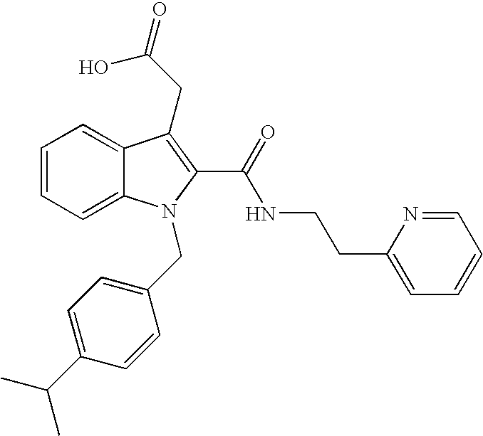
C1=CC=C2C(=C1)C(CC(=O)O)=C(C(=O)NCCC1=CC=CC=N1)N2CC1=CC=C(C(C)C)C=C1
